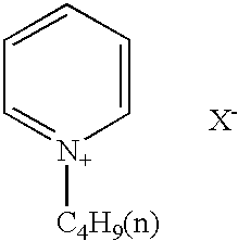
C1=CC=CC=[N+]1[C4H9(n)].[X-]
